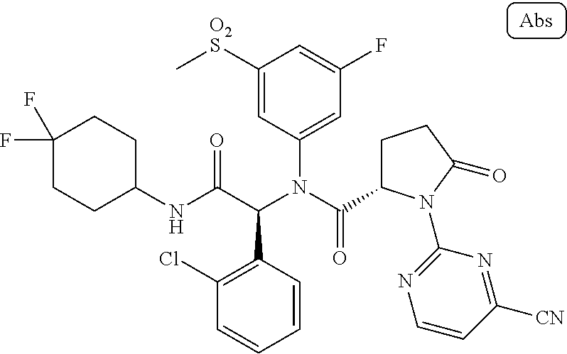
C1(NC(C(N(C(=O)C2CCC(=O)N2C2=NC=CC([CN])=N2)C2=CC(F)=CC([O2S]C)=C2)C2=C(Cl)C=CC=C2)=O)CCC(F)(F)CC1
